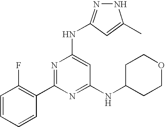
N1N=C(NC2=CC(NC3CCOCC3)=NC(C3=C(F)C=CC=C3)=N2)C=C1C
